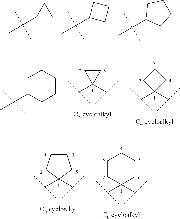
C1(C(C)(C)C)CC1.C1(C(C)(C)C)CCC1.C1(C(C)(C)C)CCCC1.C(C)(C)C1(C(C)C)CC1.C(C)(C)C1(C(C)C)CCC1.C1(C(C)(C)C)CCCCC1.C(C)(C)C1(C(C)C)CCCCC1.C(C)(C)C1(C(C)C)CCCC1
